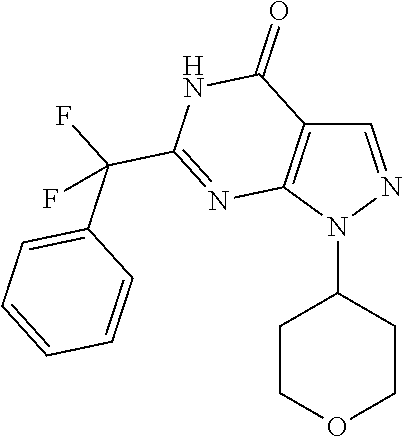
C1=NN(C2CCOCC2)C2=C1C(=O)NC(C(F)(C1=CC=CC=C1)F)=N2
